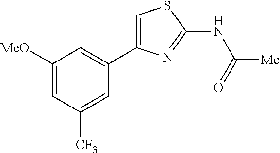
C1([MeO])=CC([CF3])=CC(C2=CSC(NC([Me])=O)=N2)=C1
